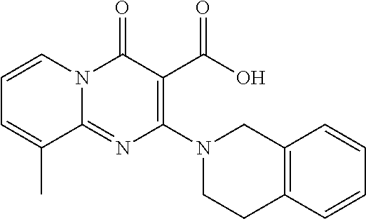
C1=CC=C(C)C2=NC(N3CCC4=C(C3)C=CC=C4)=C(C(O)=O)C(=O)N12
